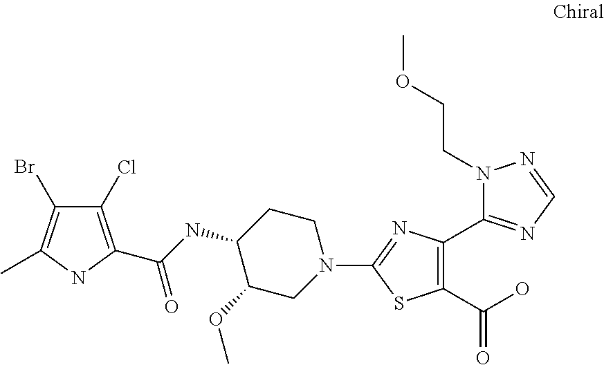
C1CC(NC(=O)C2=C(Cl)C(Br)=C(C)N2)C(OC)CN1C1=NC(C2=NC=NN2CCOC)=C(C(O)=O)S1
